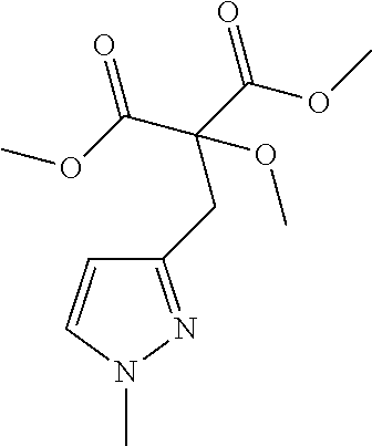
C1(CC(C(OC)=O)(C(OC)=O)OC)=NN(C)C=C1
